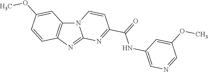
N12C3=C(N=C1N=C(C(=O)NC1=CN=CC(OC)=C1)C=C2)C=CC(OC)=C3
